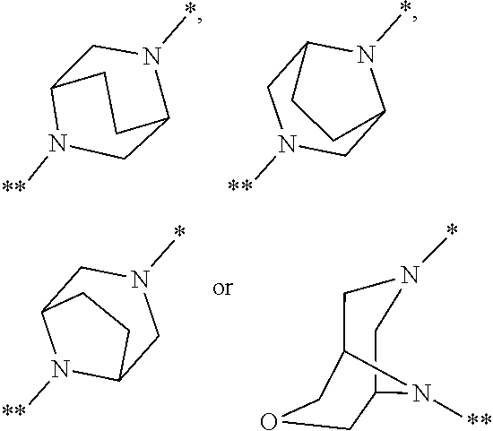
C1N([**])C2CN(*)C1CC2.C1N([**])CC2N(*)C1CC2.C12N([**])C(CN(*)C1)CC2.C1C2N([**])C(CN1*)COC2
